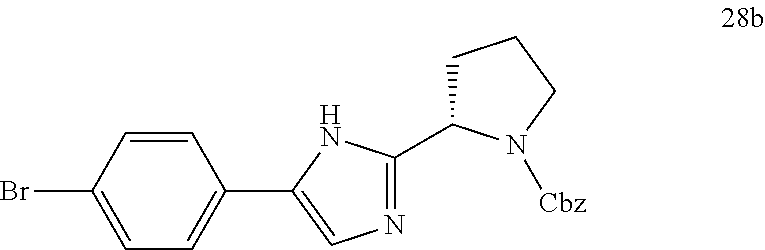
C1(C2=CN=C(C3CCCN3[Cbz])N2)=CC=C(Br)C=C1
